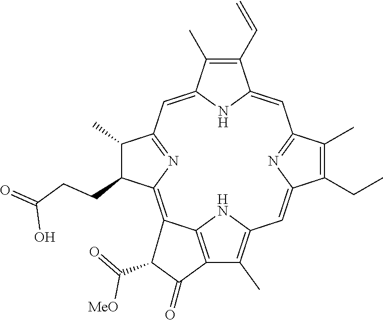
C1(C=C)=C(C)C2=CC3=NC(=C4C5=C(C(C)=C(N5)C=C5C(CC)=C(C)C(=N5)C=C1N2)C(=O)C4C(=O)[MeO])C(CCC(=O)O)C3C
